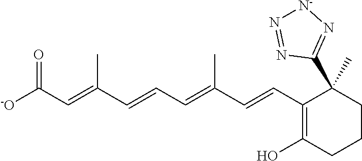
[-O]C(C=C(C=CC=C(C=CC1=C(O)CCCC1(C1=N[N-]N=N1)C)C)C)=O
